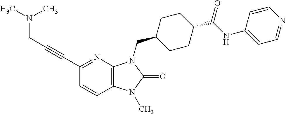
C1(C#CCN(C)C)=NC2=C(C=C1)N(C)C(=O)N2CC1CCC(C(NC2=CC=NC=C2)=O)CC1
